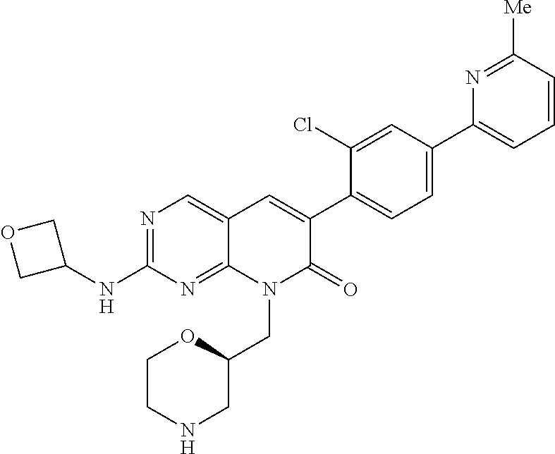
N1=C(NC2COC2)N=C2C(=C1)C=C(C1=CC=C(C3=CC=CC([Me])=N3)C=C1Cl)C(=O)N2CC1OCCNC1
